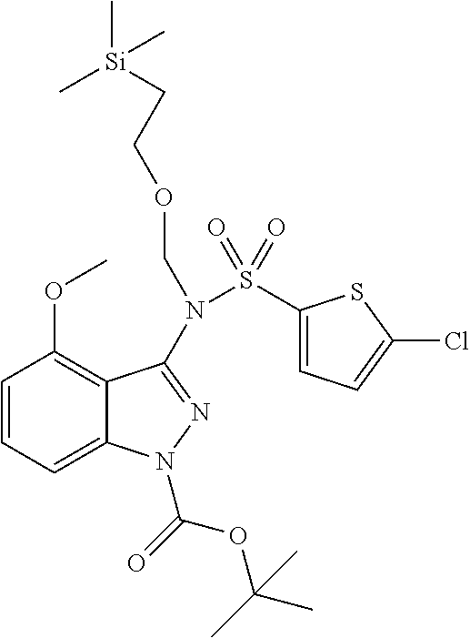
C1=CC=C2C(=C1OC)C(N(S(C1=CC=C(Cl)S1)(=O)=O)COCC[Si](C)(C)C)=NN2C(=O)OC(C)(C)C
